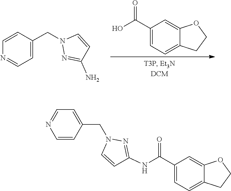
C1=C(C(O)=O)C=C2C(=C1)CCO2.N1(CC2=CC=NC=C2)N=C(N)C=C1.C1=C(CN2C=CC(NC(C3=CC=C4C(=C3)OCC4)=O)=N2)C=CN=C1
